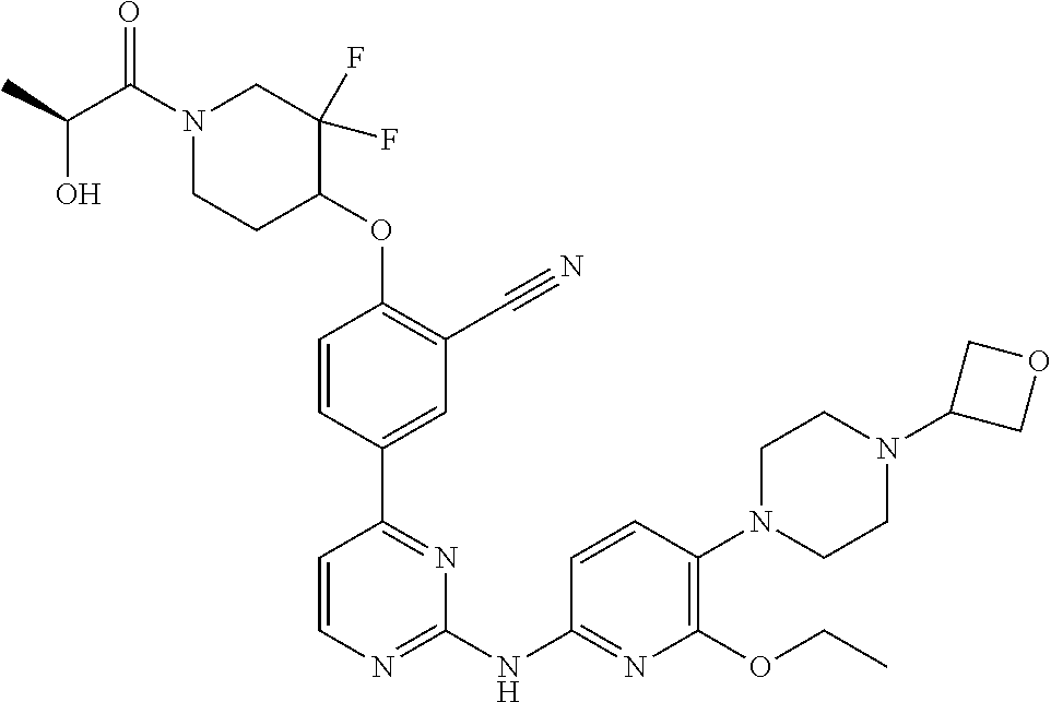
C1=CN=C(NC2=NC(OCC)=C(N3CCN(C4COC4)CC3)C=C2)N=C1C1=CC(C#N)=C(OC2C(F)(F)CN(C(C(O)C)=O)CC2)C=C1
